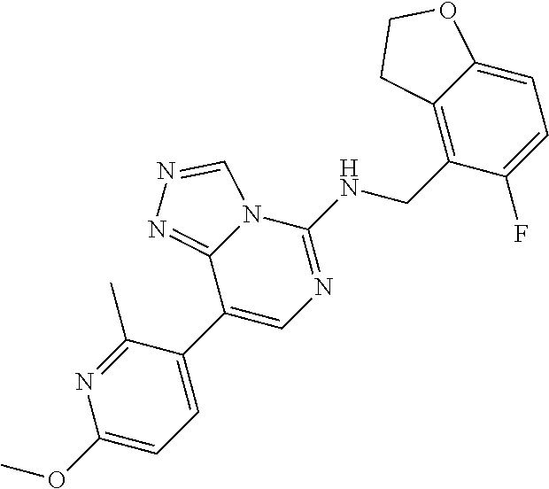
C1(C2=CC=C(OC)N=C2C)=CN=C(NCC2=C3C(=CC=C2F)OCC3)N2C1=NN=C2
